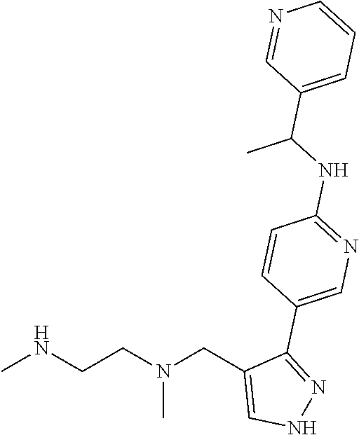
CNCCN(CC1=CNN=C1C1=CN=C(NC(C2=CC=CN=C2)C)C=C1)C
